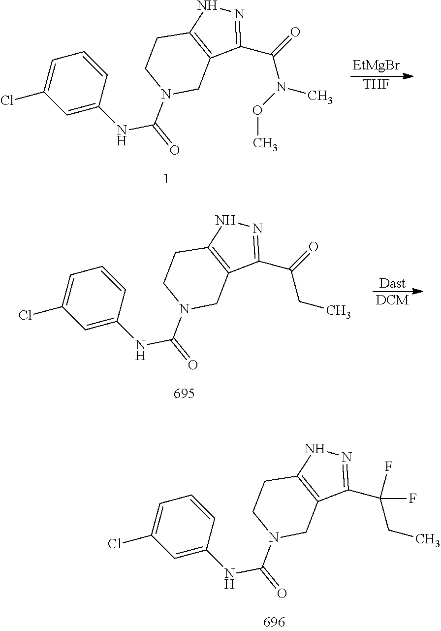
N1=C(C(=O)N(OC)C)C2=C(N1)CCN(C(=O)NC1=CC(Cl)=CC=C1)C2.[EtMgBr].[THF].N1=C(C(=O)CC)C2=C(N1)CCN(C(=O)NC1=CC(Cl)=CC=C1)C2.[Dast].[DCM].N1=C(C(CC)(F)F)C2=C(N1)CCN(C(=O)NC1=CC(Cl)=CC=C1)C2
